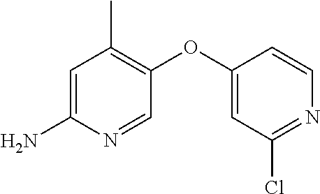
C1=C(N)N=CC(OC2=CC(Cl)=NC=C2)=C1C
